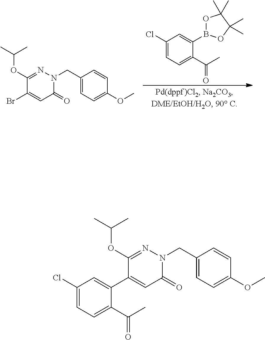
C1(Cl)=CC=C(C(C)=O)C(B2OC(C)(C)C(C)(C)O2)=C1.C1(OC(C)C)=NN(CC2=CC=C(OC)C=C2)C(=O)C=C1Br.C1(OC(C)C)=NN(CC2=CC=C(OC)C=C2)C(=O)C=C1C1=CC(Cl)=CC=C1C(C)=O
